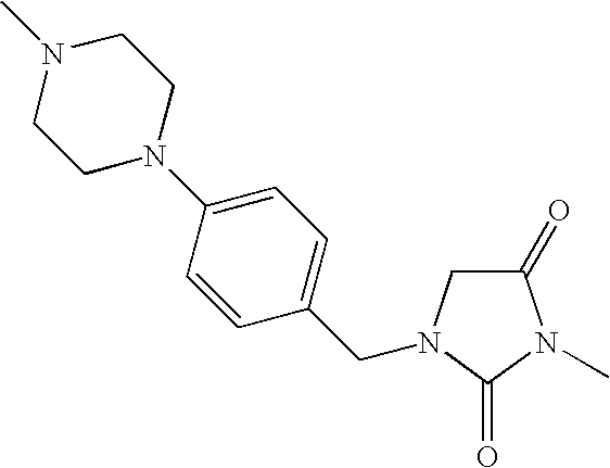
C1=CC(N2CCN(C)CC2)=CC=C1CN1CC(=O)N(C)C1=O
